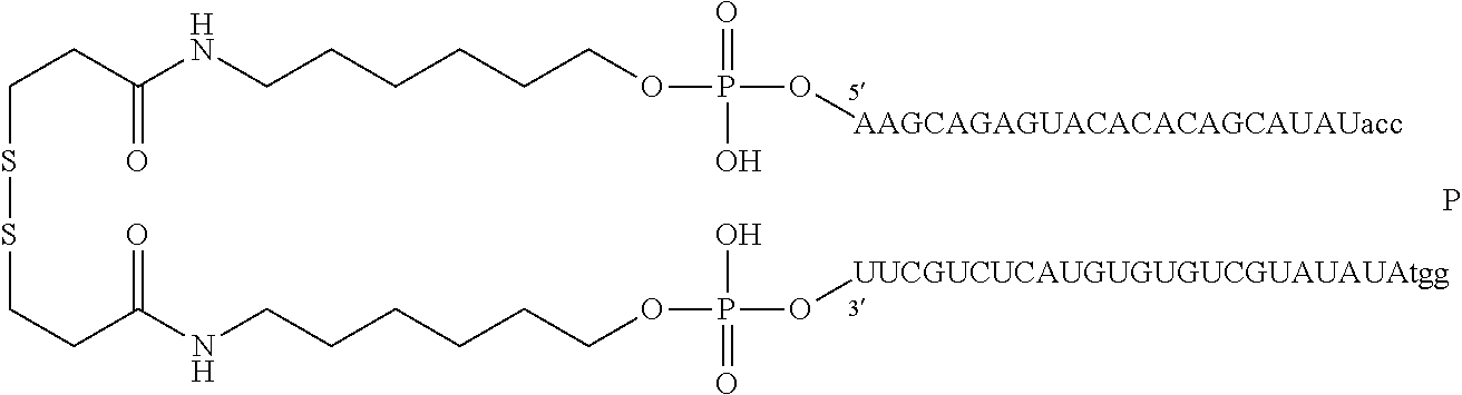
C(SSCCC(=O)NCCCCCCOP(O)(=O)O[UUCGUCUCAUGUGUGUCGUAUAUAtgg])CC(=O)NCCCCCCOP(=O)(O[AAGCAGAGUACACACAGCAUAUacc])O.P
